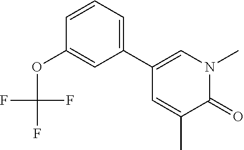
C1=CC=C(C2=CN(C)C(=O)C(C)=C2)C=C1OC(F)(F)F
